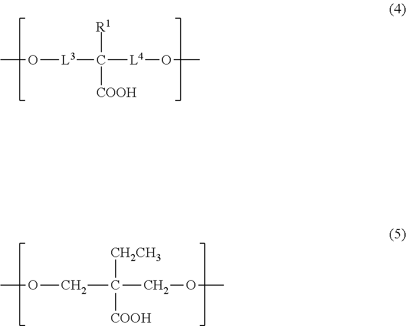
[R1]C([L3]OC)([L4]OC)[COOH].[CH2CH3]C(COC)(COC)[COOH]
